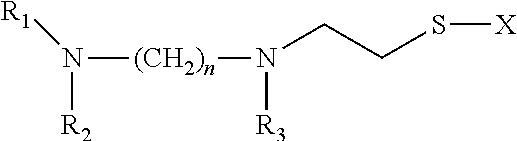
N([(CH2)n]N([R3])CCS[X])([R2])[R1]
